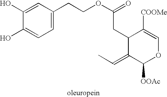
C1=C(CCOC(=O)CC2C(=CC)C([OOAc])OC=C2[COOMe])C=C(O)C(O)=C1
